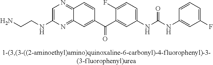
C(CNC1=CN=C2C(=N1)C=C(C(C1=CC(NC(NC3=CC(F)=CC=C3)=O)=CC=C1F)=O)C=C2)N
